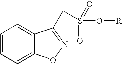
C1=CC=C2C(=C1)C(CS(O[R])(=O)=O)=NO2
